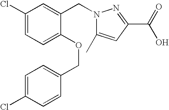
C1(Cl)=CC=C(OCC2=CC=C(Cl)C=C2)C(CN2C(C)=CC(C(=O)O)=N2)=C1
